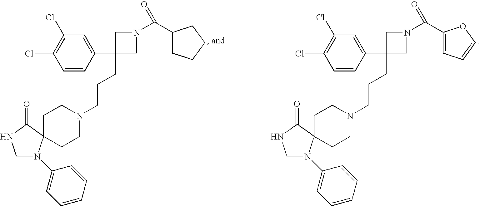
C1=C(C2(CCCN3CCC4(CC3)N(C3=CC=CC=C3)CNC4=O)CN(C(C3CCCC3)=O)C2)C=CC(Cl)=C1Cl.C1=C(C2(CCCN3CCC4(CC3)N(C3=CC=CC=C3)CNC4=O)CN(C(C3=CC=CO3)=O)C2)C=CC(Cl)=C1Cl
